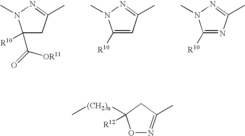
C1(C(=O)[OR11])([R10])CC(C)=NN1C.C1([R10])=CC(C)=NN1C.C1([R10])=NC(C)=NN1C.O1N=C(C)CC1([(CH2)n]C)[R12]
